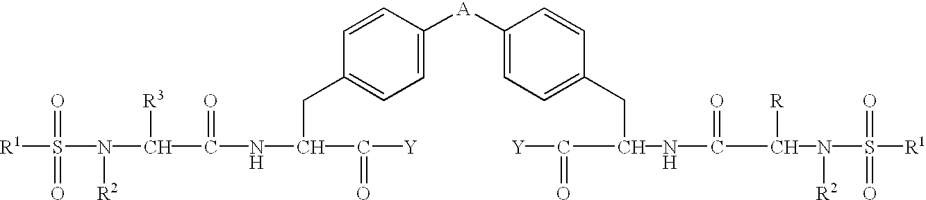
[R1]S(N(C(C(NC(CC1=CC=C([A]C2=CC=C(CC(NC(C(N(S([R1])(=O)=O)[R2])[R])=O)C([Y])=O)C=C2)C=C1)C([Y])=O)=O)[R3])[R2])(=O)=O
